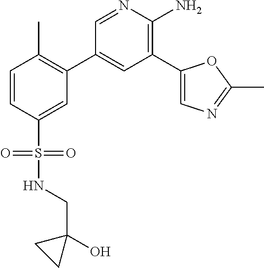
C1=CC(S(=O)(NCC2(O)CC2)=O)=CC(C2=CC(C3=CN=C(C)O3)=C(N)N=C2)=C1C
